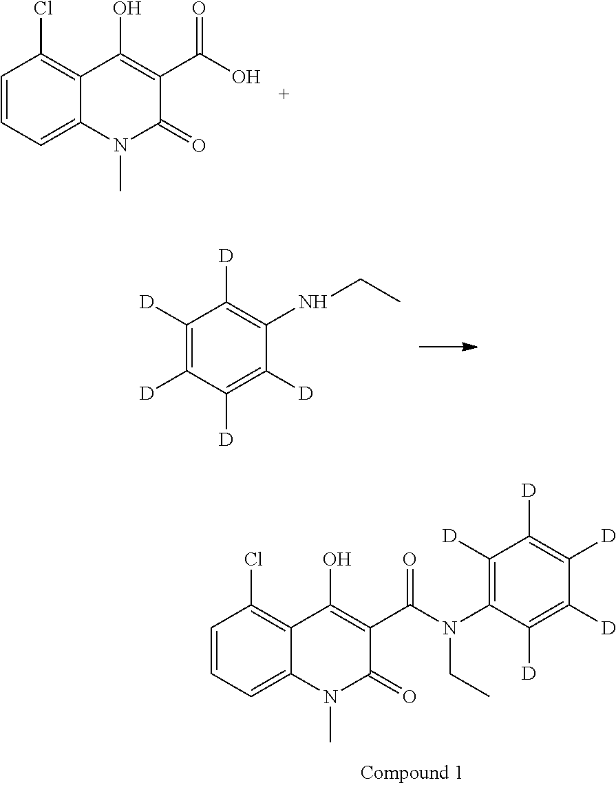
C1=CC=C2C(=C1Cl)C(O)=C(C(O)=O)C(=O)N2C.C1([D])=C([D])C([D])=C([D])C(NCC)=C1[D].C1=CC=C2C(=C1Cl)C(O)=C(C(N(C1=C([D])C([D])=C([D])C([D])=C1[D])CC)=O)C(=O)N2C
